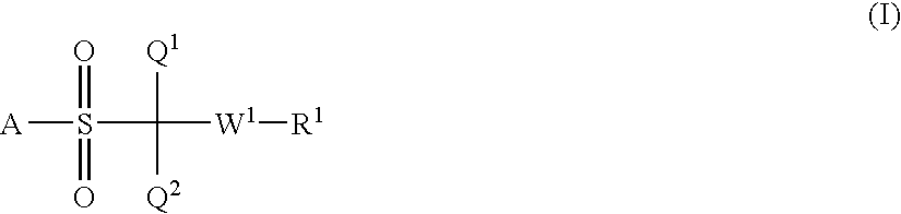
[A]S(=O)(=O)C([Q1])([Q2])[W1][R1]
